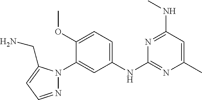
C1=C(NC2=NC(C)=CC(NC)=N2)C=C(N2N=CC=C2CN)C(OC)=C1
